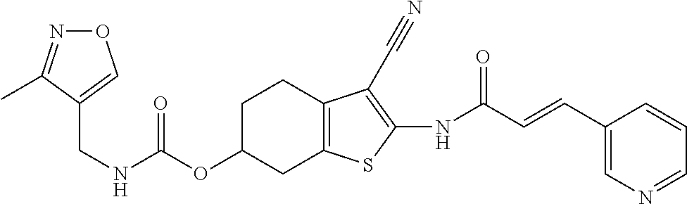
C(NC(OC1CC2=C(CC1)C(C#N)=C(NC(C=CC1=CN=CC=C1)=O)S2)=O)C1=CON=C1C
